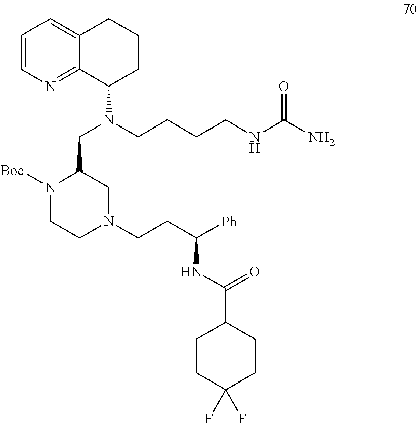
C12=NC=CC=C1CCCC2N(CCCCNC(N)=O)CC1N([Boc])CCN(CCC(NC(=O)C2CCC(F)(F)CC2)[Ph])C1
